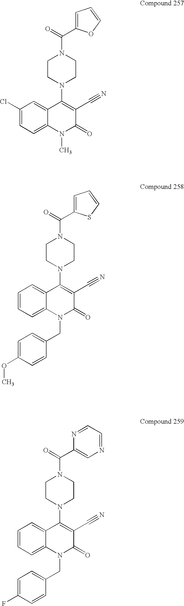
C1(Cl)=CC=C2C(=C1)C(N1CCN(C(=O)C3=CC=CO3)CC1)=C(C#N)C(=O)N2C.C1=CC=C2C(=C1)C(N1CCN(C(=O)C3=CC=CS3)CC1)=C(C#N)C(=O)N2CC1=CC=C(OC)C=C1.C1=CC=C2C(=C1)C(N1CCN(C(=O)C3=CN=CC=N3)CC1)=C(C#N)C(=O)N2CC1=CC=C(F)C=C1
